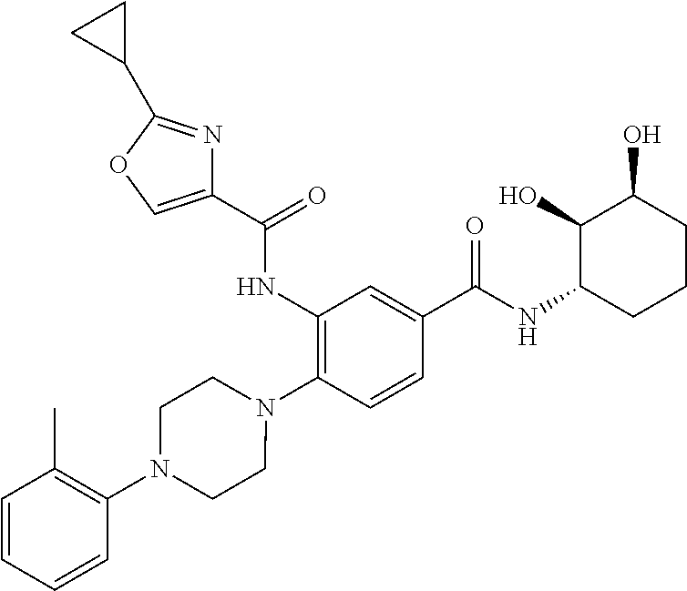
C1(NC(=O)C2=COC(C3CC3)=N2)=C(N2CCN(C3=C(C)C=CC=C3)CC2)C=CC(C(NC2CCCC(O)C2O)=O)=C1
